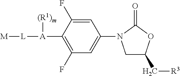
[R3]CC1CN(C2=CC(F)=C([A]([(R1)m])[L][M])C(F)=C2)C(=O)O1
